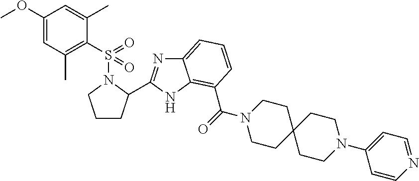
N1(S(C2=C(C)C=C(OC)C=C2C)(=O)=O)CCCC1C1=NC2=CC=CC(C(=O)N3CCC4(CC3)CCN(C3=CC=NC=C3)CC4)=C2N1
